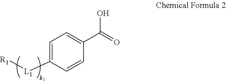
C1=CC(C(=O)O)=CC=C1[L1][R1]
